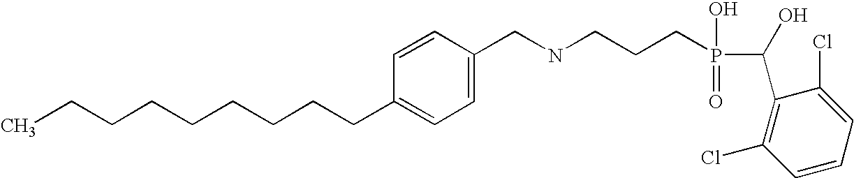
C(CCCCCCC1=CC=C(CNCCCP(=O)(O)C(C2=C(Cl)C=CC=C2Cl)O)C=C1)CC
